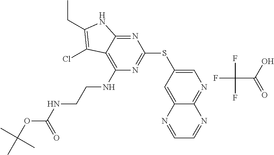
FC(C(=O)O)(F)F.C1=C(SC2=NC(NCCNC(OC(C)(C)C)=O)=C3C(=N2)NC(CC)=C3Cl)C=C2C(=N1)N=CC=N2
